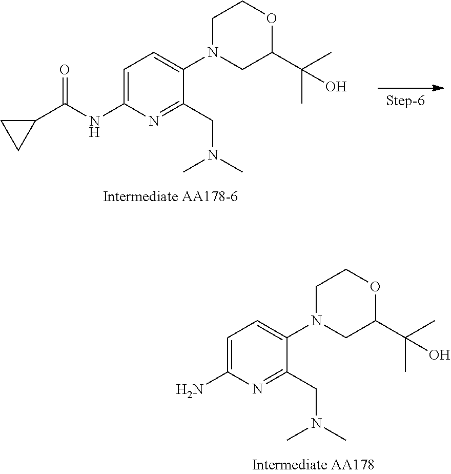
C1=C(NC(C2CC2)=O)N=C(CN(C)C)C(N2CC(C(C)(C)O)OCC2)=C1.C1=C(N)N=C(CN(C)C)C(N2CC(C(C)(C)O)OCC2)=C1
